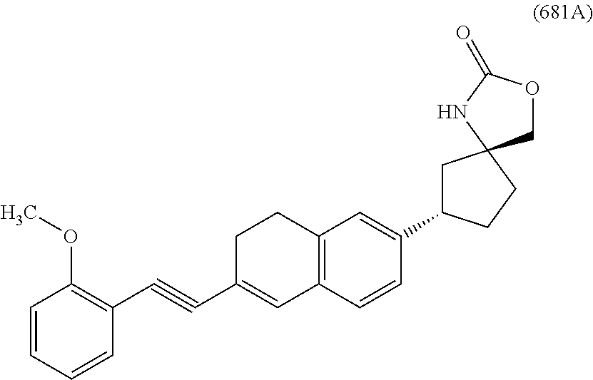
C1=CC=CC(C#CC2=CC3=C(CC2)C=C(C2CC4(CC2)COC(=O)N4)C=C3)=C1OC
